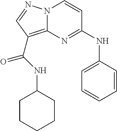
N12C(=C(C(NC3CCCCC3)=O)C=N1)N=C(NC1=CC=CC=C1)C=C2
